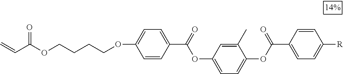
C1(C)=CC(OC(=O)C2=CC=C(OCCCCOC(C=C)=O)C=C2)=CC=C1OC(C1=CC=C([R])C=C1)=O
